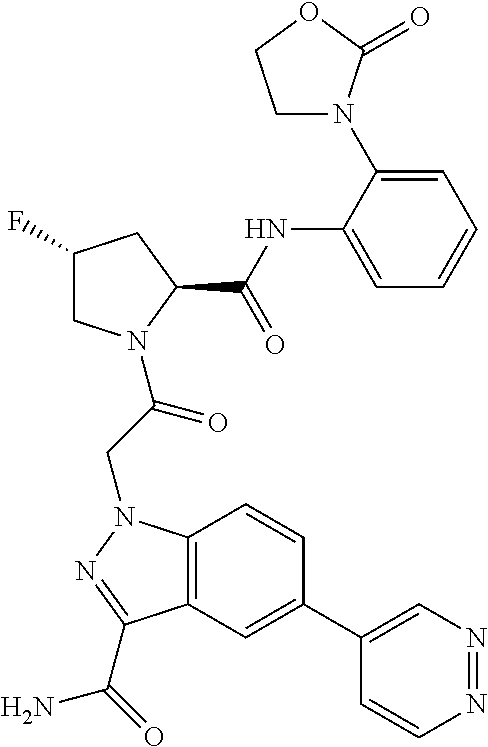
C1(C2=CC3=C(C=C2)N(CC(=O)N2CC(F)CC2C(NC2=CC=CC=C2N2CCOC2=O)=O)N=C3C(=O)N)=CN=NC=C1
